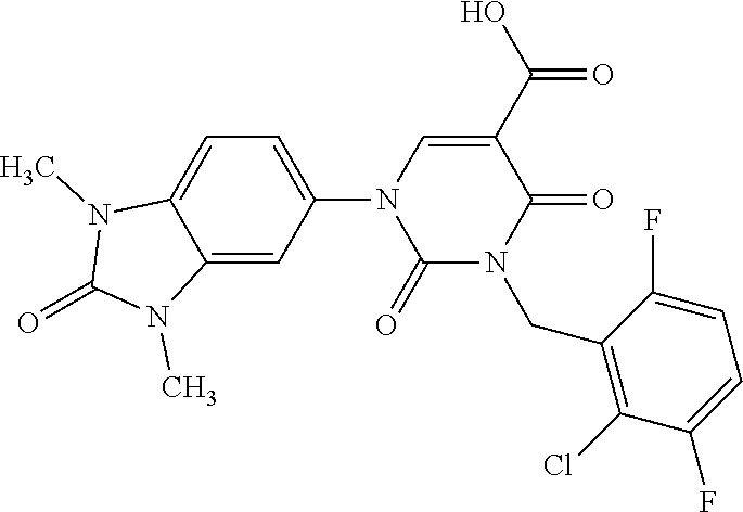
C1=C(N2C(=O)N(CC3=C(Cl)C(F)=CC=C3F)C(=O)C(C(=O)O)=C2)C=C2C(=C1)N(C)C(=O)N2C
